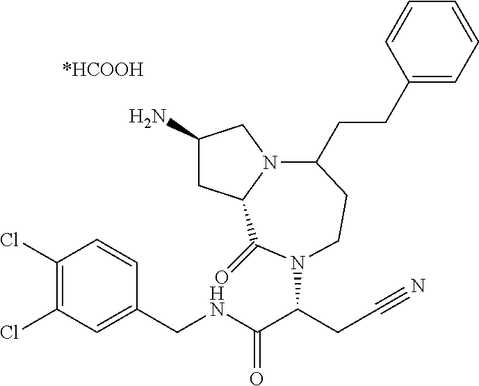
C1(N)CC2N(C1)C(CCC1=CC=CC=C1)CCN(C(CC#N)C(NCC1=CC(Cl)=C(Cl)C=C1)=O)C2=O
